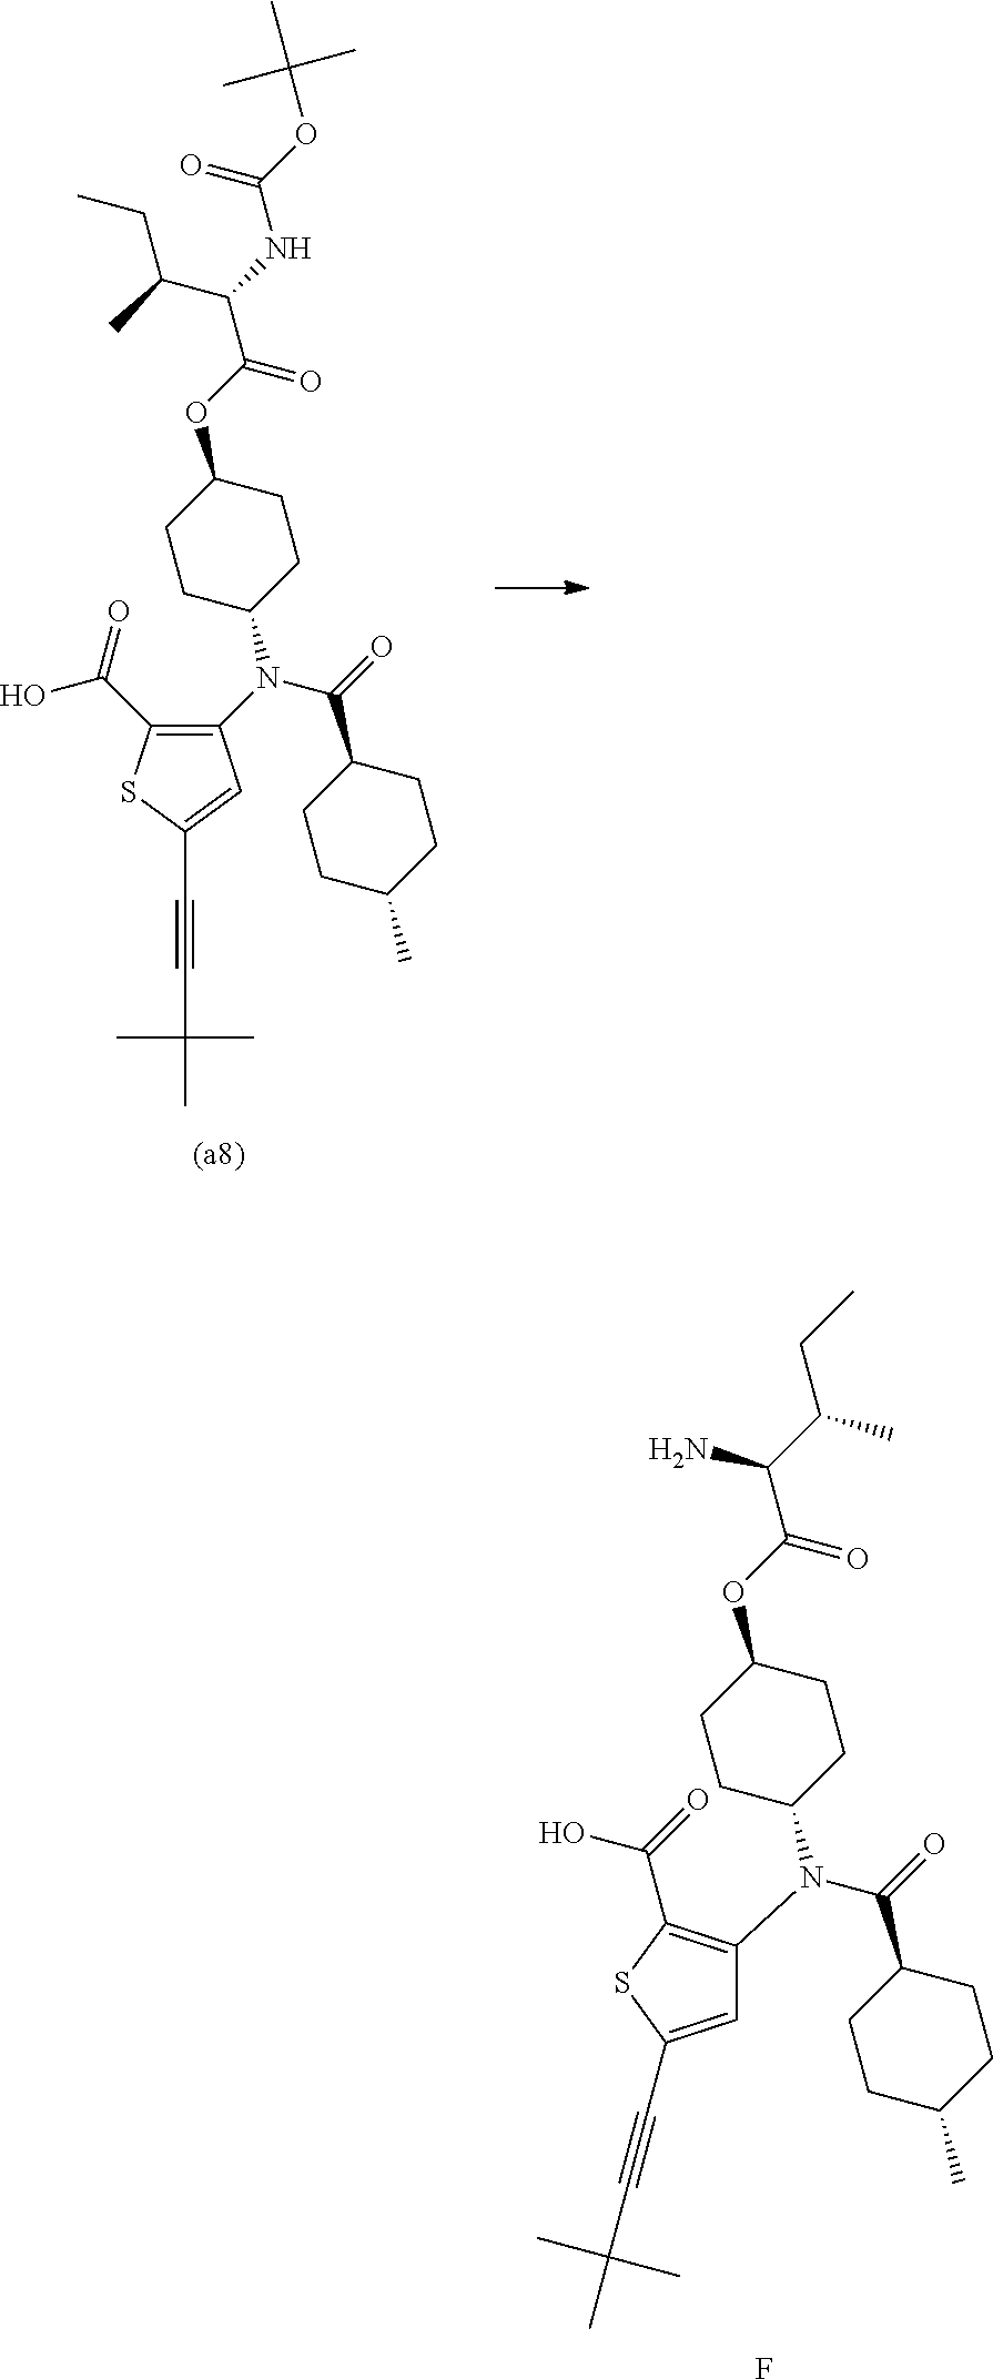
C1(N(C(=O)C2CCC(C)CC2)C2CCC(OC(C(NC(OC(C)(C)C)=O)C(CC)C)=O)CC2)=C(C(=O)O)SC(C#CC(C)(C)C)=C1.C1=C(C#CC(C)(C)C)SC(C(=O)O)=C1N(C(=O)C1CCC(C)CC1)C1CCC(OC(C(C(C)CC)N)=O)CC1.F
